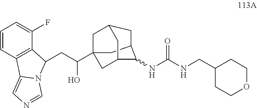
C1C2CC3CC1(C(CC1C4=C(C=CC=C4F)C4=CN=CN41)O)CC(C2)C3NC(NCC1CCOCC1)=O
